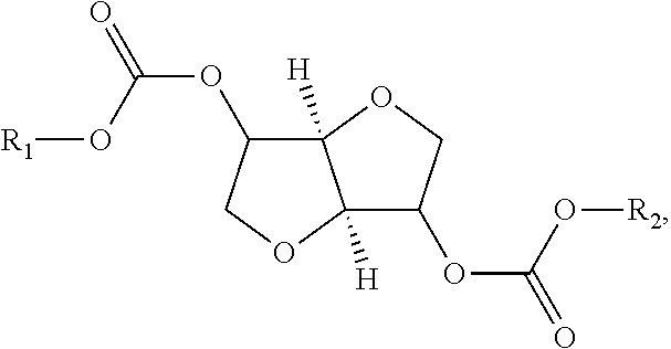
C12([H])C(OC(=O)O[R2])COC1([H])C(OC(=O)O[R1])CO2
